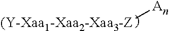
[(Y-Xaa1-Xaa2-Xaa3-Z][An]
